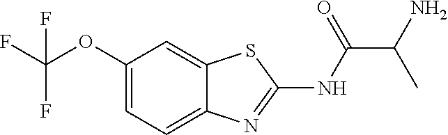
C1(OC(F)(F)F)=CC=C2C(=C1)SC(NC(=O)C(N)C)=N2
